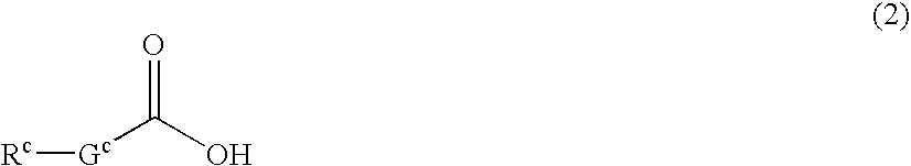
C([Gc][Rc])(O)=O
